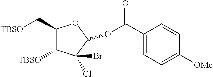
C1(C[TBSO])C([TBSO])C(Cl)(Br)C(OC(C2=CC=C([OMe])C=C2)=O)O1
